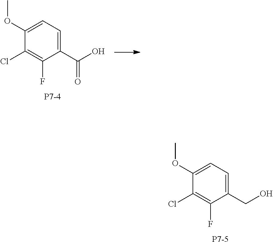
C1(OC)=CC=C(C(O)=O)C(F)=C1Cl.[P7-4].C1(OC)=CC=C(CO)C(F)=C1Cl.[P7-5]
